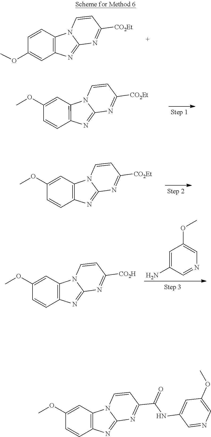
N1=C([CO2Et])C=CN2C1=NC1=C2C=CC(OC)=C1.N1=C([CO2Et])C=CN2C1=NC1=C2C=C(OC)C=C1.N1=C([CO2Et])C=CN2C1=NC1=C2C=C(OC)C=C1.C1=C(N)C=NC=C1OC.N1=C([CO2H])C=CN2C1=NC1=C2C=C(OC)C=C1.N1=C(C(=O)NC2=CC(OC)=CN=C2)C=CN2C1=NC1=C2C=C(OC)C=C1
